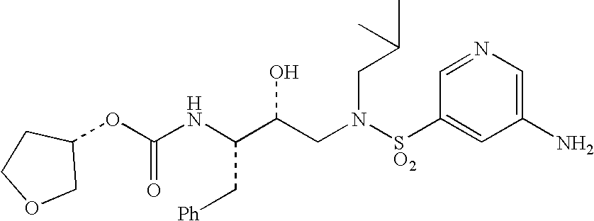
C(NC(C(CN([SO2]C1=CC(N)=CN=C1)CC(C)C)O)C[Ph])(=O)OC1COCC1
